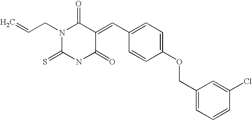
N1(CC=C)C(=S)NC(=O)C(=CC2=CC=C(OCC3=CC=CC(Cl)=C3)C=C2)C1=O
